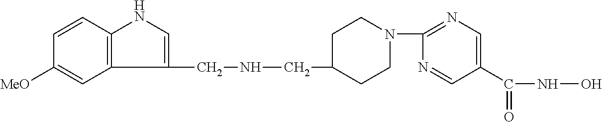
C1(CNCC2CCN(C3=NC=C(C(NO)=O)C=N3)CC2)=CNC2=C1C=C([MeO])C=C2
